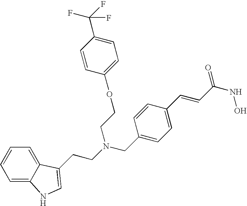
C1=C2C(=CC=C1)C(CCN(CC1=CC=C(C=CC(NO)=O)C=C1)CCOC1=CC=C(C(F)(F)F)C=C1)=CN2
